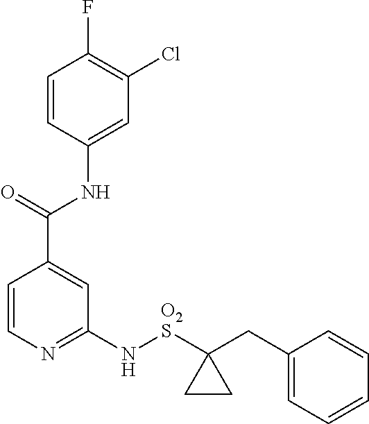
C1=CN=C(N[O2S]C2(CC3=CC=CC=C3)CC2)C=C1C(=O)NC1=CC(Cl)=C(F)C=C1
